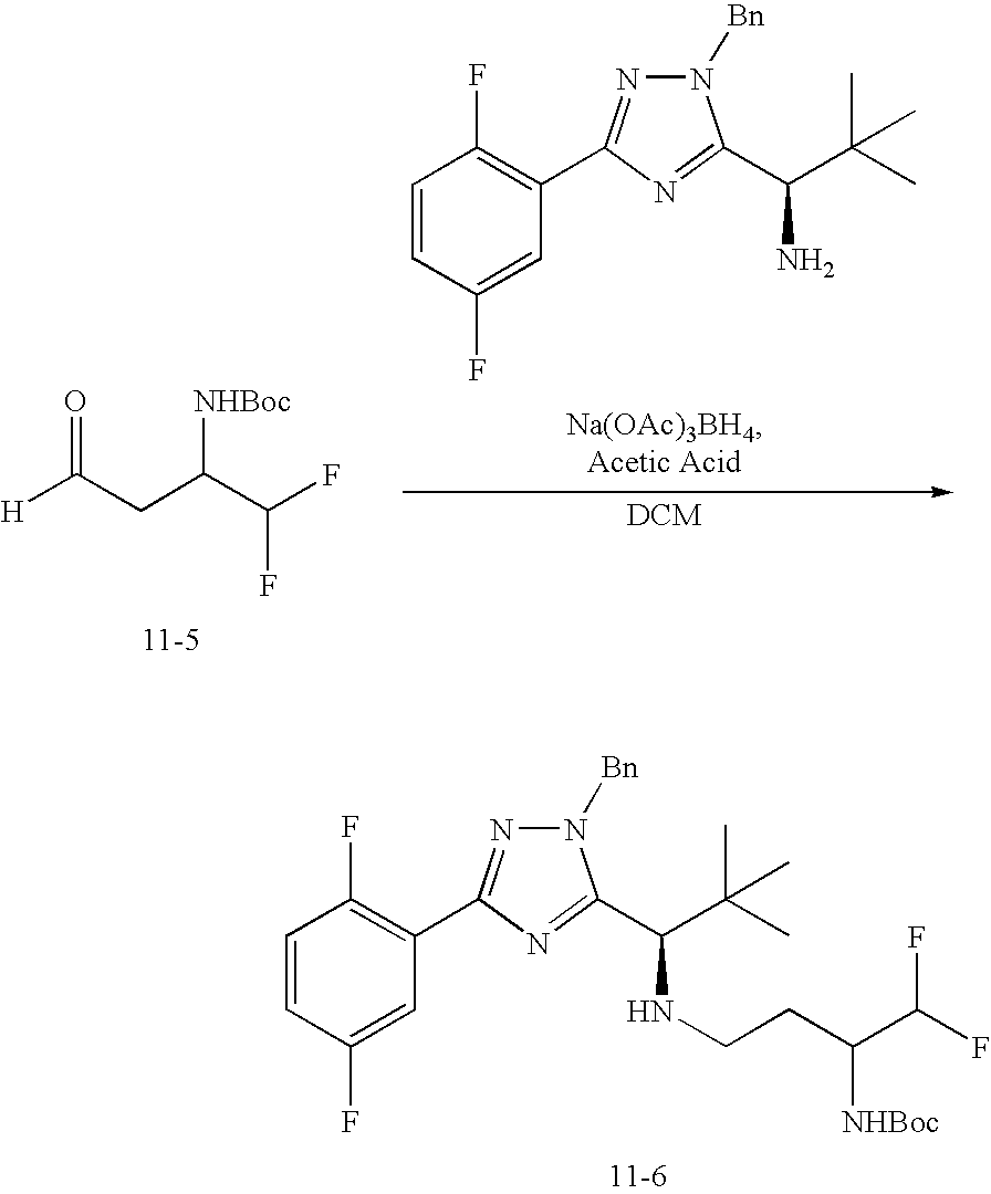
C1=CC(F)=CC(C2=NN([Bn])C(C(C(C)(C)C)N)=N2)=C1F.[H]C(CC(C(F)F)[NHBoc])=O.C1=CC(F)=CC(C2=NN([Bn])C(C(C(C)(C)C)NCCC(C(F)F)[NHBoc])=N2)=C1F
